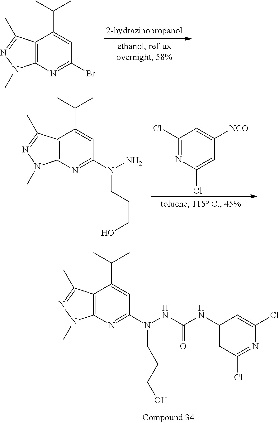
C12=C(N=C(Br)C=C1C(C)C)N(C)N=C2C.C1(Cl)=NC(Cl)=CC([NCO])=C1.C12=C(N=C(N(N)CCCO)C=C1C(C)C)N(C)N=C2C.C12=C(N=C(N(NC(=O)NC3=CC(Cl)=NC(Cl)=C3)CCCO)C=C1C(C)C)N(C)N=C2C
